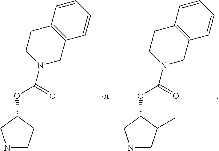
O(C1CNCC1C)C(=O)N1CC2=C(CC1)C=CC=C2.O(C1CNCC1)C(=O)N1CC2=C(CC1)C=CC=C2
